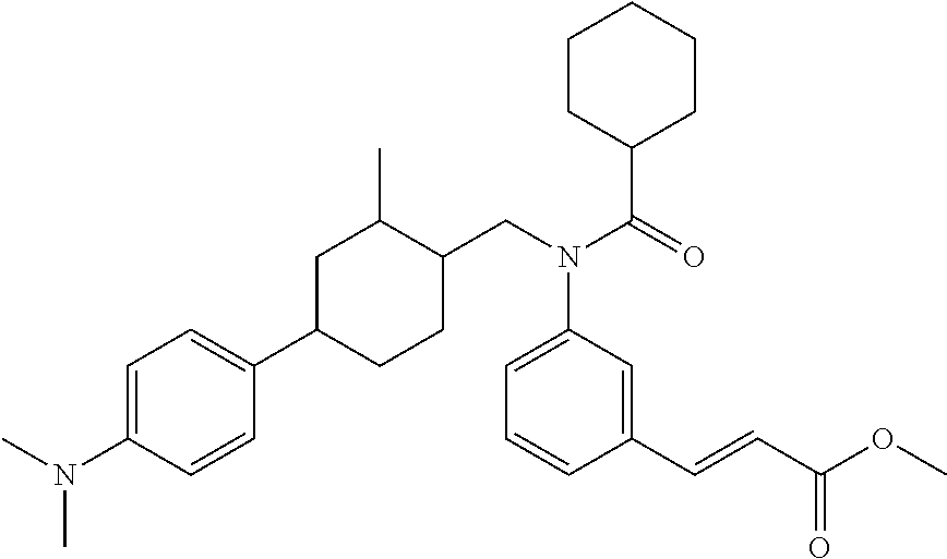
C(N(C(C1CCCCC1)=O)C1=CC=CC(C=CC(=O)OC)=C1)C1CCC(C2=CC=C(N(C)C)C=C2)CC1C
